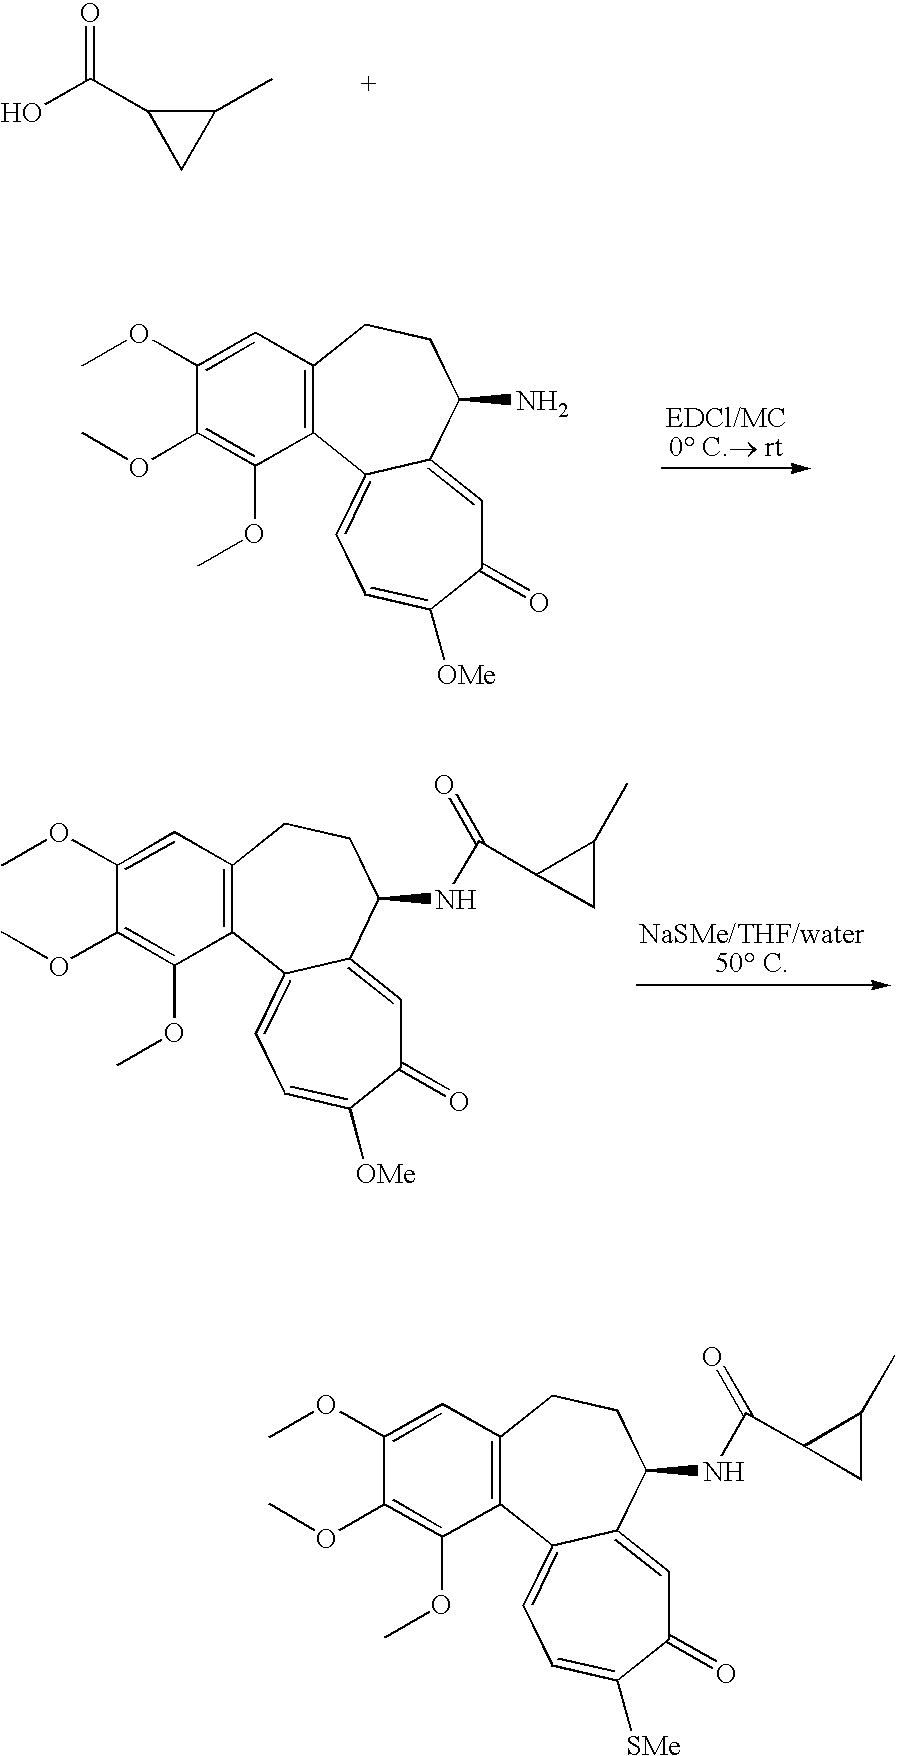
OC(C1CC1C)=O.C1(OC)=CC2=C(C(OC)=C1OC)C1=CC=C([OMe])C(=O)C=C1C(N)CC2.C1(OC)=CC2=C(C(OC)=C1OC)C1=CC=C([OMe])C(=O)C=C1C(NC(C1CC1C)=O)CC2.C1(OC)=CC2=C(C(OC)=C1OC)C1=CC=C([SMe])C(=O)C=C1C(NC(C1CC1C)=O)CC2
